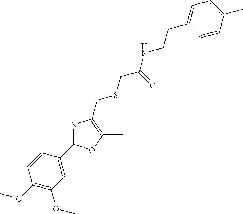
C1(OC)=C(OC)C=C(C2=NC(CSCC(=O)NCCC3=CC=C(C)C=C3)=C(C)O2)C=C1
